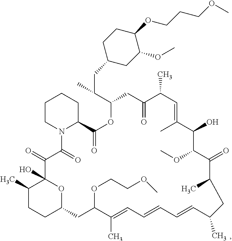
C1CN2C(CC1)C(=O)OC(C(C)CC1CC(OC)C(OCCCOC)CC1)CC(=O)C(C)C=C(C)C(O)C(OC)C(=O)C(C)CC(C)C=CC=CC=C(C)C(OCCOC)CC1CCC(C)C(O)(C(=O)C2=O)O1
